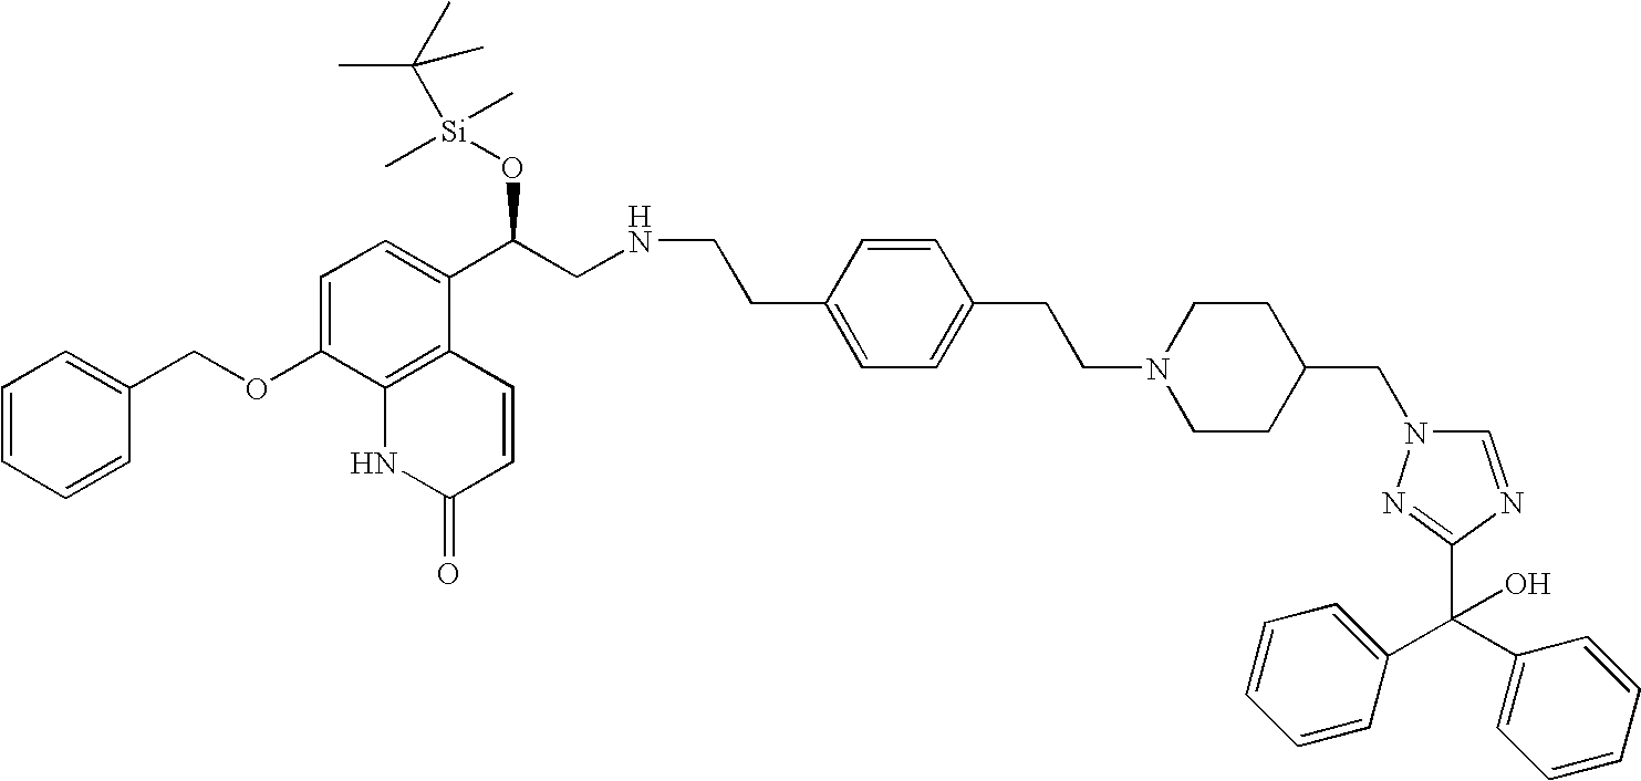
C1=CC=CC(COC2=CC=C(C(CNCCC3=CC=C(CCN4CCC(CN5C=NC(C(C6=CC=CC=C6)(C6=CC=CC=C6)O)=N5)CC4)C=C3)O[Si](C)(C(C)(C)C)C)C3=C2NC(=O)C=C3)=C1
